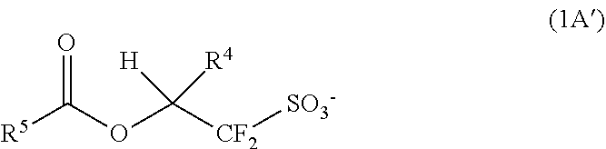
[R5]C(OC([CF2][SO3-])([H])[R4])=O
